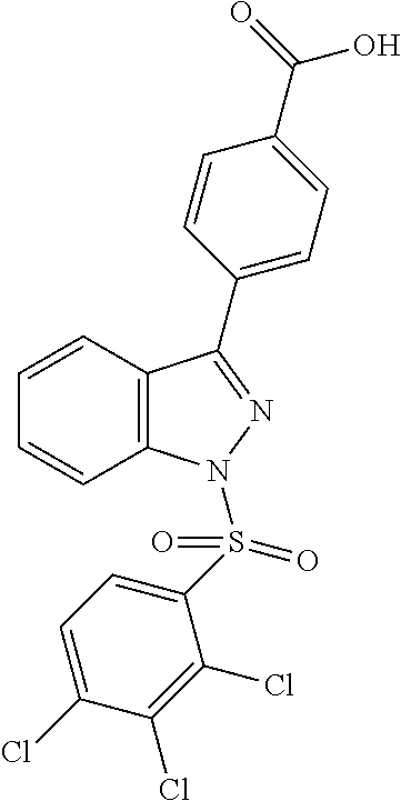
C1=CC2=C(C=C1)C(C1=CC=C(C(=O)O)C=C1)=NN2S(C1=CC=C(Cl)C(Cl)=C1Cl)(=O)=O
